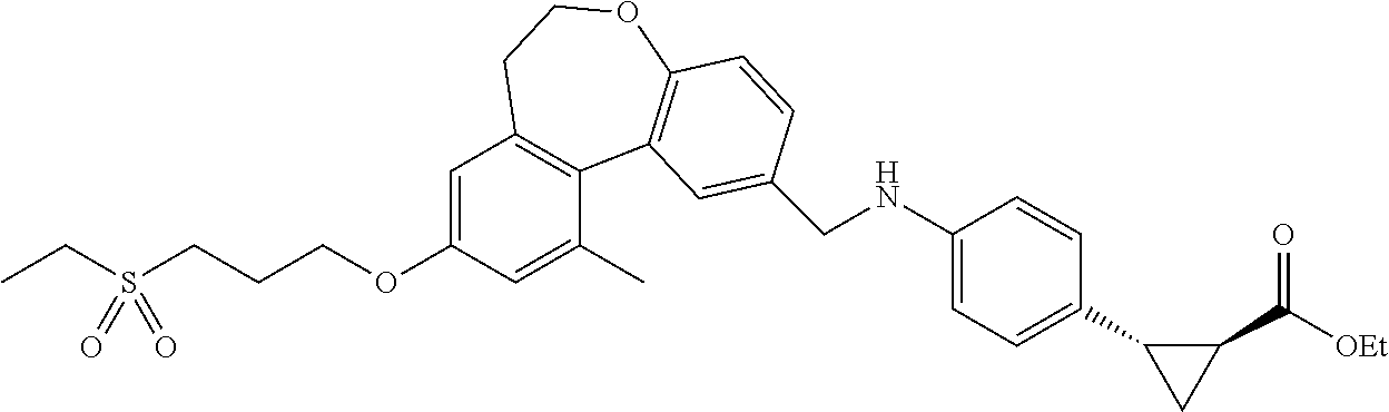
CCS(CCCOC1=CC2=C(C(C)=C1)C1=C(OCC2)C=CC(CNC2=CC=C(C3CC3C([OEt])=O)C=C2)=C1)(=O)=O
